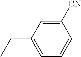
C1([CN])=CC(CC)=CC=C1
